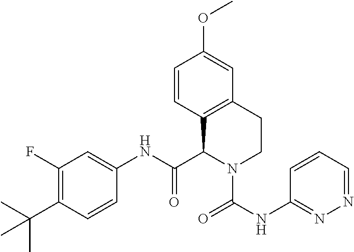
C1(F)=C(C(C)(C)C)C=CC(NC(C2N(C(=O)NC3=NN=CC=C3)CCC3=C2C=CC(OC)=C3)=O)=C1
